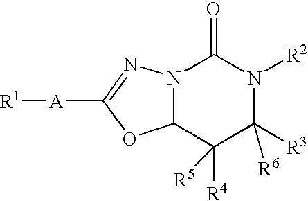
N12C(C([R4])([R5])C([R3])([R6])N([R2])C1=O)OC([A][R1])=N2
